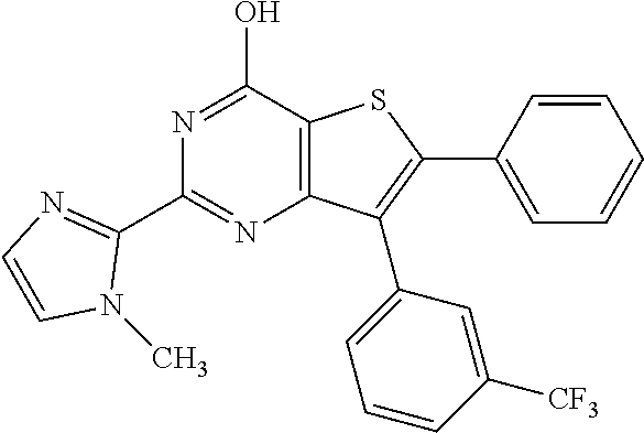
N1=C(O)C2=C(N=C1C1=NC=CN1C)C(C1=CC=CC([CF3])=C1)=C(C1=CC=CC=C1)S2
